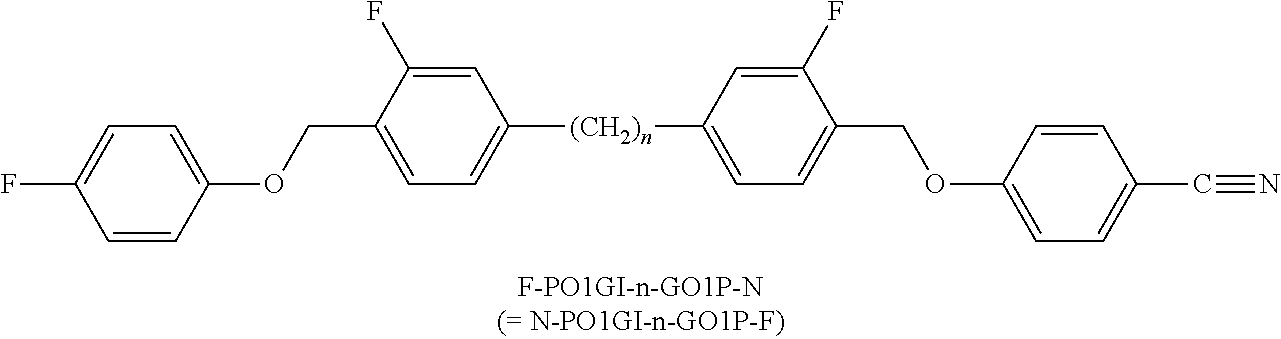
C(C1=CC=C([(CH2)n]C2=CC=C(COC3=CC=C(C#N)C=C3)C(F)=C2)C=C1F)OC1=CC=C(F)C=C1
